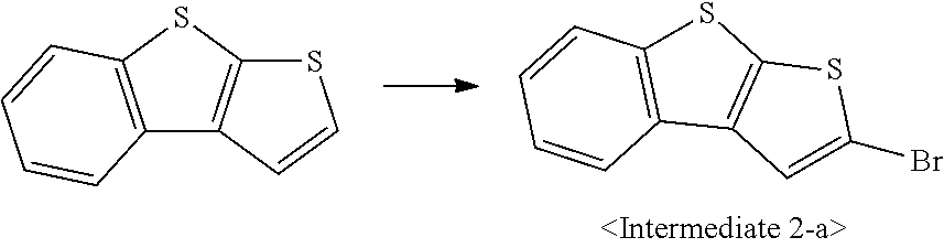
C1=CC2=C(C=C1)SC1=C2C=C(Br)S1.C12=C(SC3=C1C=CS3)C=CC=C2
